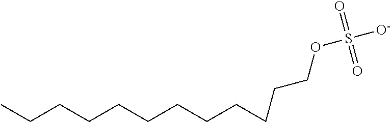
CCCCCCCCCCCCOS([O-])(=O)=O
